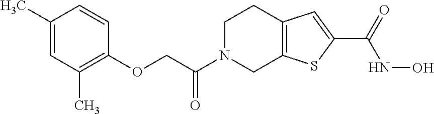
CC1=CC(C)=C(OCC(N2CC3=C(CC2)C=C(C(=O)NO)S3)=O)C=C1
